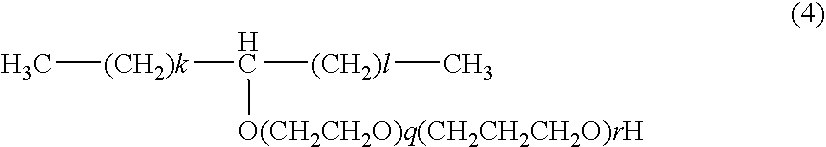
C[(CH2)k]C([O(CH2CH2O)q(CH2CH2CH2O)rH])[(CH2)l]C
